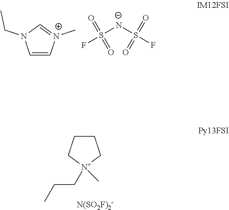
C1=C[N+](C)=CN1CC.S([N-]S(F)(=O)=O)(F)(=O)=O.C1CC[N+](CCC)(C)C1
